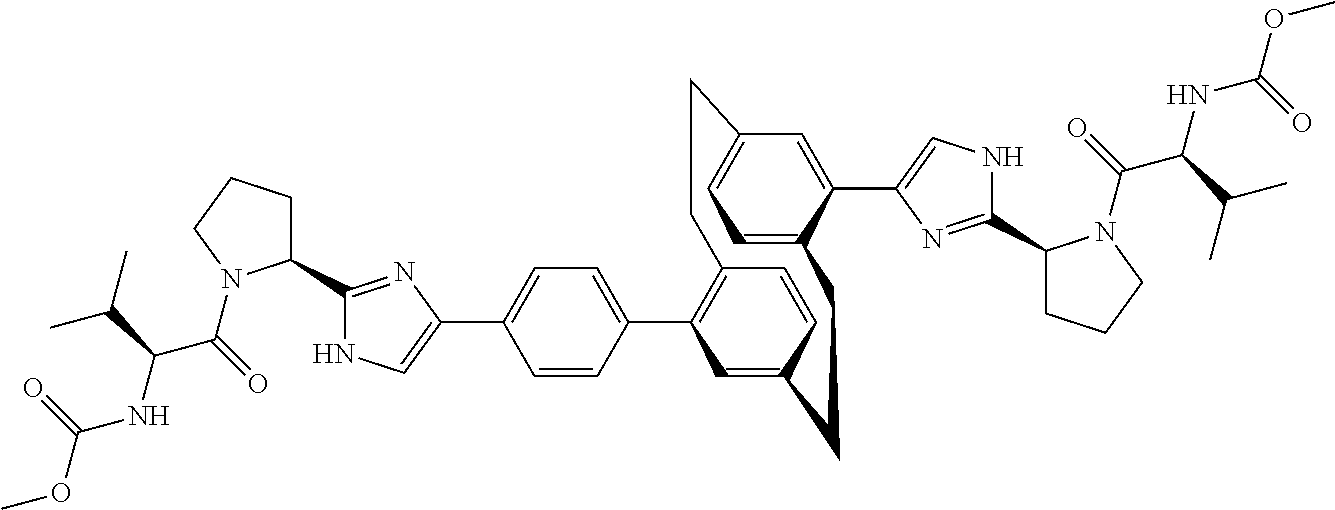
C1=C2C=CC(=C1C1=CC=C(C3=CNC(C4CCCN4C(C(NC(OC)=O)C(C)C)=O)=N3)C=C1)CCC1=CC=C(C(C3=CNC(C4CCCN4C(C(NC(OC)=O)C(C)C)=O)=N3)=C1)CC2
